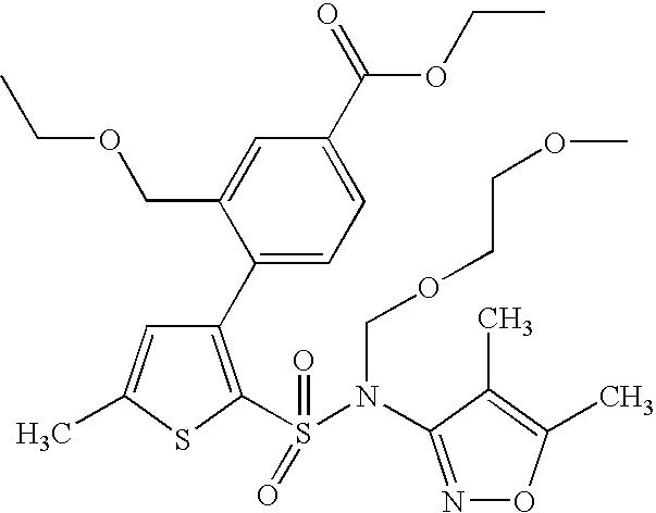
C1(C2=CC=C(C(OCC)=O)C=C2COCC)=C(S(N(COCCOC)C2=NOC(C)=C2C)(=O)=O)SC(C)=C1
